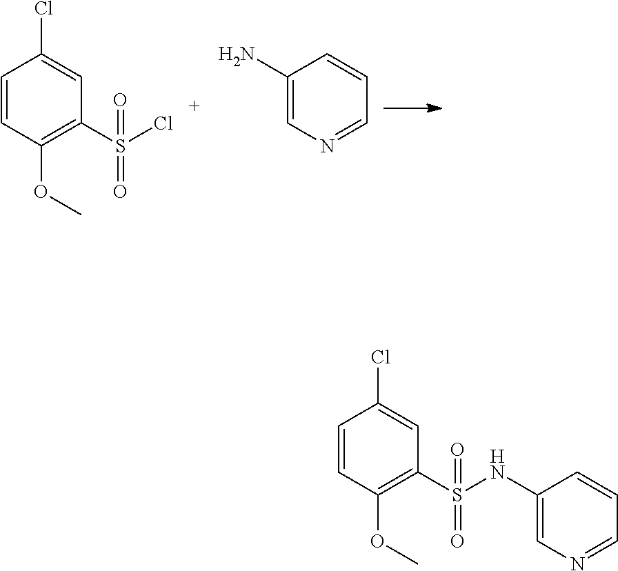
C1=CC(OC)=C(S(Cl)(=O)=O)C=C1Cl.C1(N)=CN=CC=C1.C1=CC(OC)=C(S(=O)(=O)NC2=CN=CC=C2)C=C1Cl
